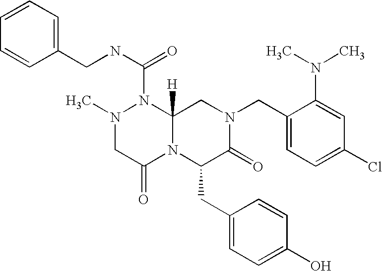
C1(N(C)C)=CC(Cl)=CC=C1CN1CC2([H])N(C(NCC3=CC=CC=C3)=O)N(C)CC(=O)N2C(CC2=CC=C(O)C=C2)C1=O
